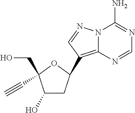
N12C(=C(C3CC(O)C(CO)(C#C)O3)C=N1)N=CN=C2N
